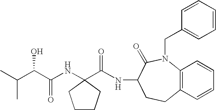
C(C(C(NC1(C(NC2CCC3=C(N(CC4=CC=CC=C4)C2=O)C=CC=C3)=O)CCCC1)=O)O)(C)C
